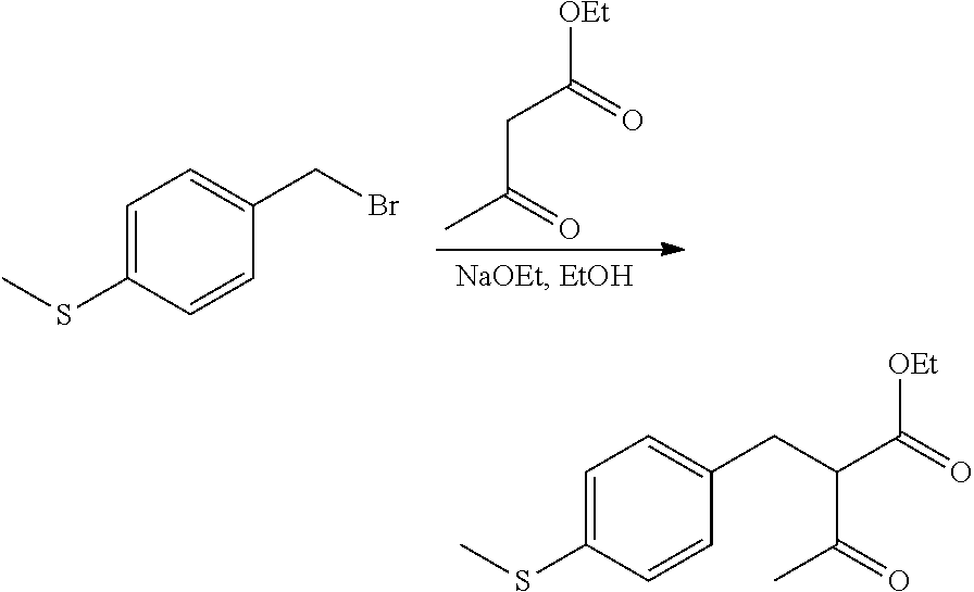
CC(CC(=O)[OEt])=O.C1=C(SC)C=CC(CBr)=C1.C1=C(SC)C=CC(CC(C(C)=O)C([OEt])=O)=C1
